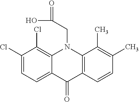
C12=CC=C(Cl)C(Cl)=C1N(CC(O)=O)C1=C(C2=O)C=CC(C)=C1C
